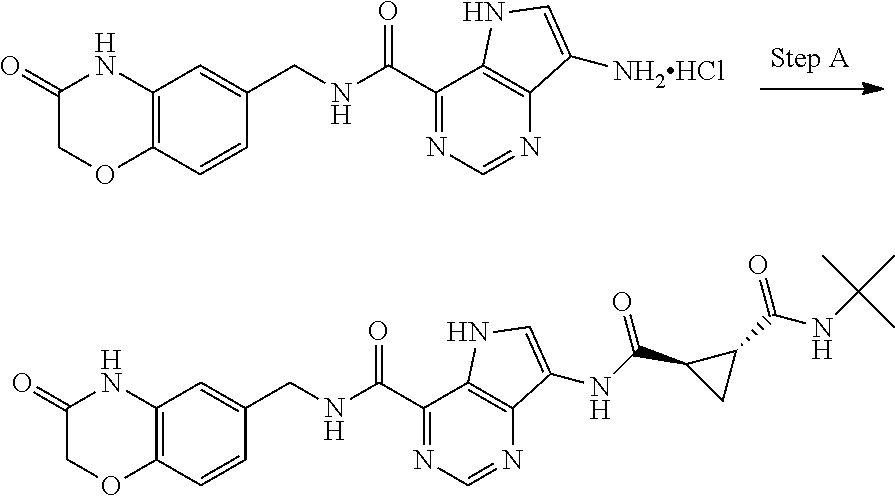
C1(C(NCC2=CC3=C(C=C2)OCC(=O)N3)=O)=NC=NC2=C1NC=C2NC(C1CC1C(NC(C)(C)C)=O)=O.C1(C(NCC2=CC3=C(C=C2)OCC(=O)N3)=O)=NC=NC2=C1NC=C2[NH2HCl]
